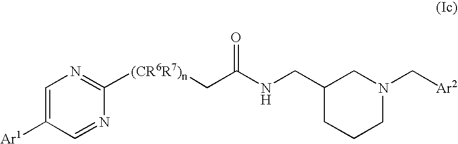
C1=C([Ar1])C=NC([(CR6R7)n]CC(NCC2CCCN(C[Ar2])C2)=O)=N1
